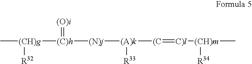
C[(CH)g]([(C)h](=[(O)i])[(N)j][(A)k]([(C]=[C)l][(CH)m](C)[R34])[R33])[R32]
